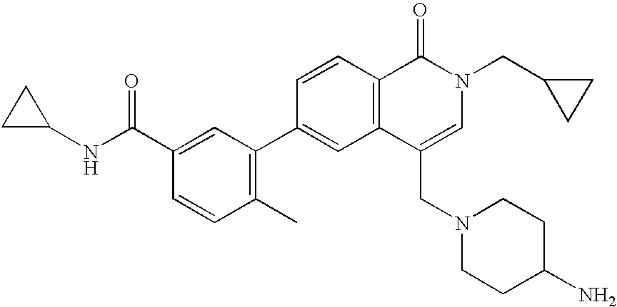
C1=CC(C2=C(C)C=CC(C(NC3CC3)=O)=C2)=CC2=C1C(=O)N(CC1CC1)C=C2CN1CCC(N)CC1
